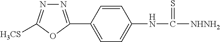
N1=C(C2=CC=C(NC([NHNH2])=S)C=C2)OC([H3CS])=N1
